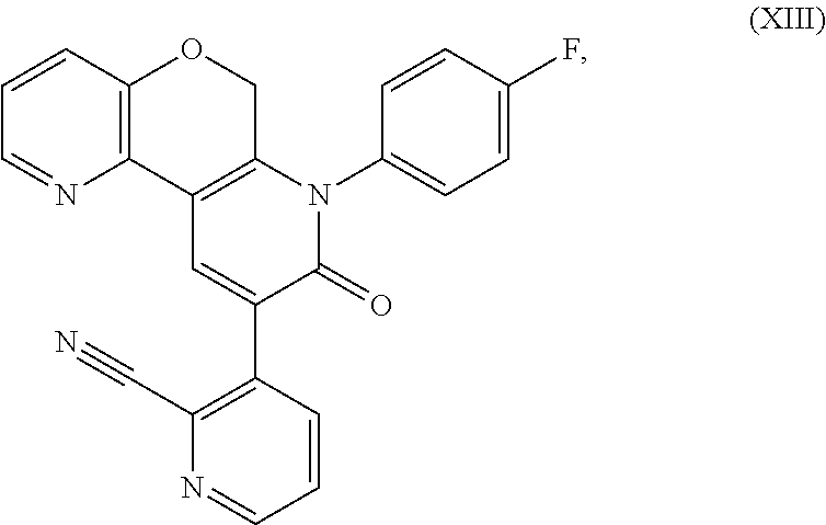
C1=CC2=C(N=C1)C1=C(CO2)N(C2=CC=C(F)C=C2)C(=O)C(C2=C(C#N)N=CC=C2)=C1
